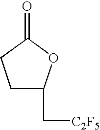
C1C(C[C2F5])OC(=O)C1
